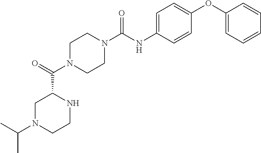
C1N(C(C2CN(C(C)C)CCN2)=O)CCN(C(NC2=CC=C(OC3=CC=CC=C3)C=C2)=O)C1
